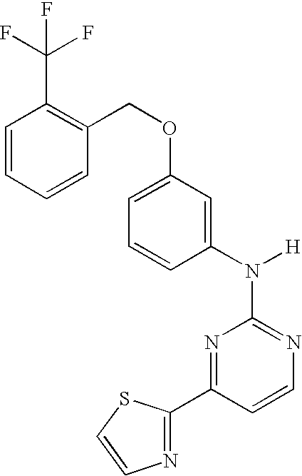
N1=C(N([H])C2=CC(OCC3=C(C(F)(F)F)C=CC=C3)=CC=C2)N=C(C2=NC=CS2)C=C1
